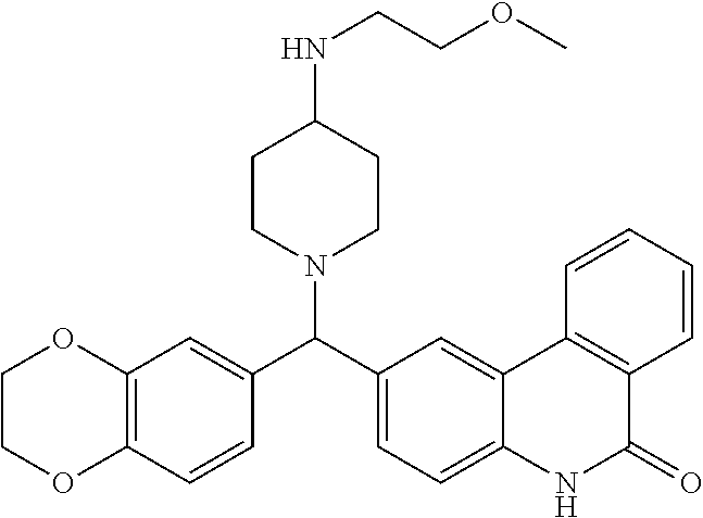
C1COC2=C(O1)C=C(C(C1=CC=C3C(=C1)C1=C(C(=O)N3)C=CC=C1)N1CCC(NCCOC)CC1)C=C2
